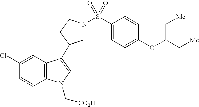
C1=CC2=C(C=C1Cl)C(C1CN(S(C3=CC=C(OC(C[Me])C[Me])C=C3)(=O)=O)CC1)=CN2C[CO2H]
